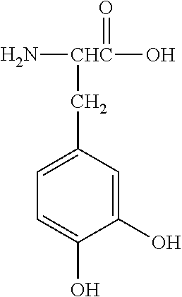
N[CHC](O)(=O)CC1=CC=C(O)C(O)=C1
